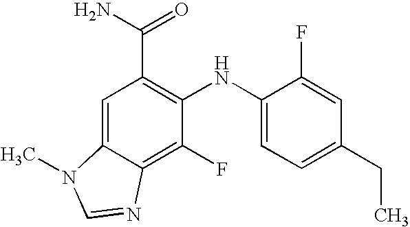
C(C1=C(NC2=CC=C(CC)C=C2F)C(F)=C2C(=C1)N(C)C=N2)(N)=O
